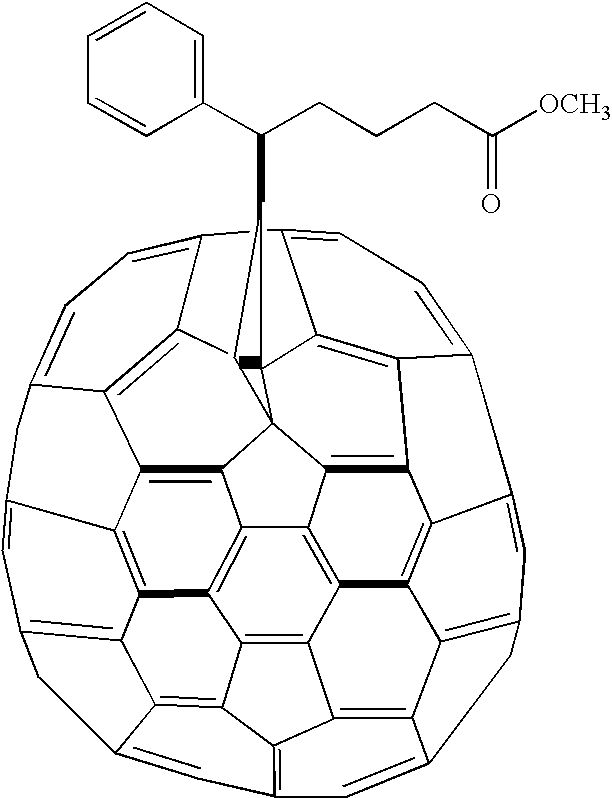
C1=C2CC3=C4C5=C6C7=C8C9=C5C5=C%10C%11=C%12C(=CC1=C%11C5=C24)CC1=C%12C2=C4C5=C(C8%11C8(C%12=C7C(=CC=C%12C7=CC=C(C4=C1)C5=C87)CC6=C3)C(C(C1=CC=CC=C1)CCCC([OCH3])=O)C%11)C9=C%102
